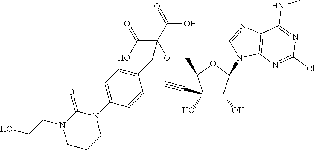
C1(O)(C#C)C(O)C(N2C3=C(N=C2)C(NC)=NC(Cl)=N3)OC1COC(C(=O)O)(C(=O)O)CC1=CC=C(N2C(=O)N(CCO)CCC2)C=C1
